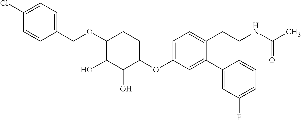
C1(OC2=CC=C(CCNC(C)=O)C(C3=CC(F)=CC=C3)=C2)CCC(OCC2=CC=C(Cl)C=C2)C(O)C1O
